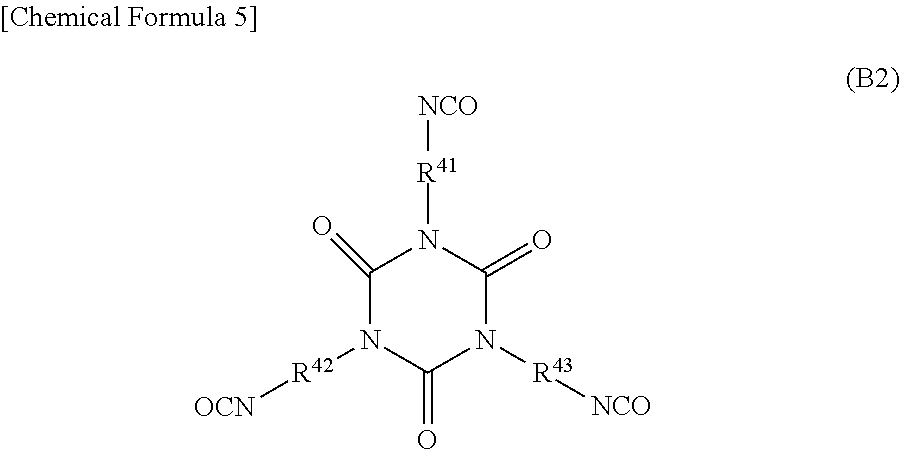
C1(=O)N([R42][OCN])C(=O)N([R43][NCO])C(=O)N1[R41][NCO]
